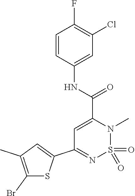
C1(Br)=C(C)C=C(C2=NS(=O)(=O)N(C)C(C(NC3=CC(Cl)=C(F)C=C3)=O)=C2)S1
